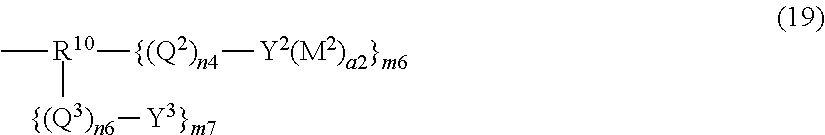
[R10]([{(Q2)n4][Y2(M2)a2}m6])(C)[{(Q3)n6][Y3}m7]
